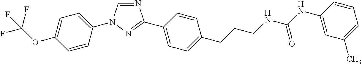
C1=C(N2C=NC(C3=CC=C(CCCNC(NC4=CC(C)=CC=C4)=O)C=C3)=N2)C=CC(OC(F)(F)F)=C1
